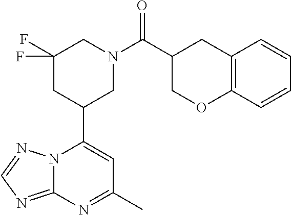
N12C(=NC=N1)N=C(C)C=C2C1CN(C(=O)C2COC3=C(C2)C=CC=C3)CC(F)(F)C1
